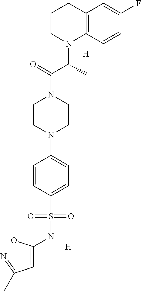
C12=C(C=CC(F)=C1)N(C(C(N1CCN(C3=CC=C(S(NC(=CC(=N)C)O)(=O)=O)C=C3)CC1)=O)C)CCC2.[H].[H]
